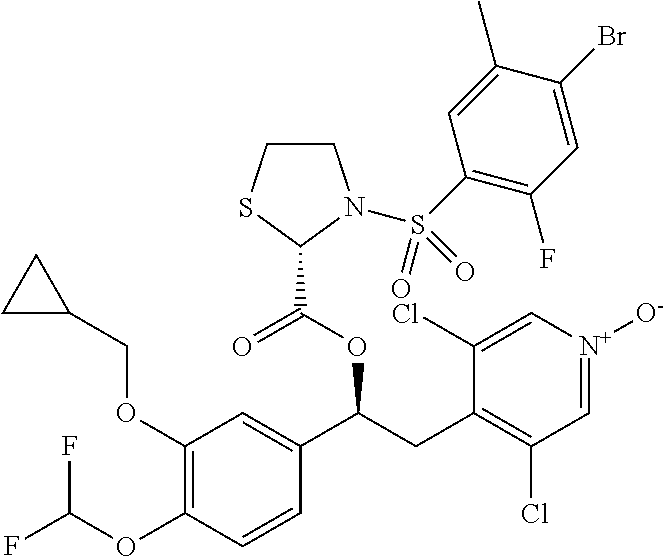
C1(OCC2CC2)=C(OC(F)F)C=CC(C(CC2=C(Cl)C=[N+]([O-])C=C2Cl)OC(=O)C2N(S(C3=C(F)C=C(Br)C(C)=C3)(=O)=O)CCS2)=C1
